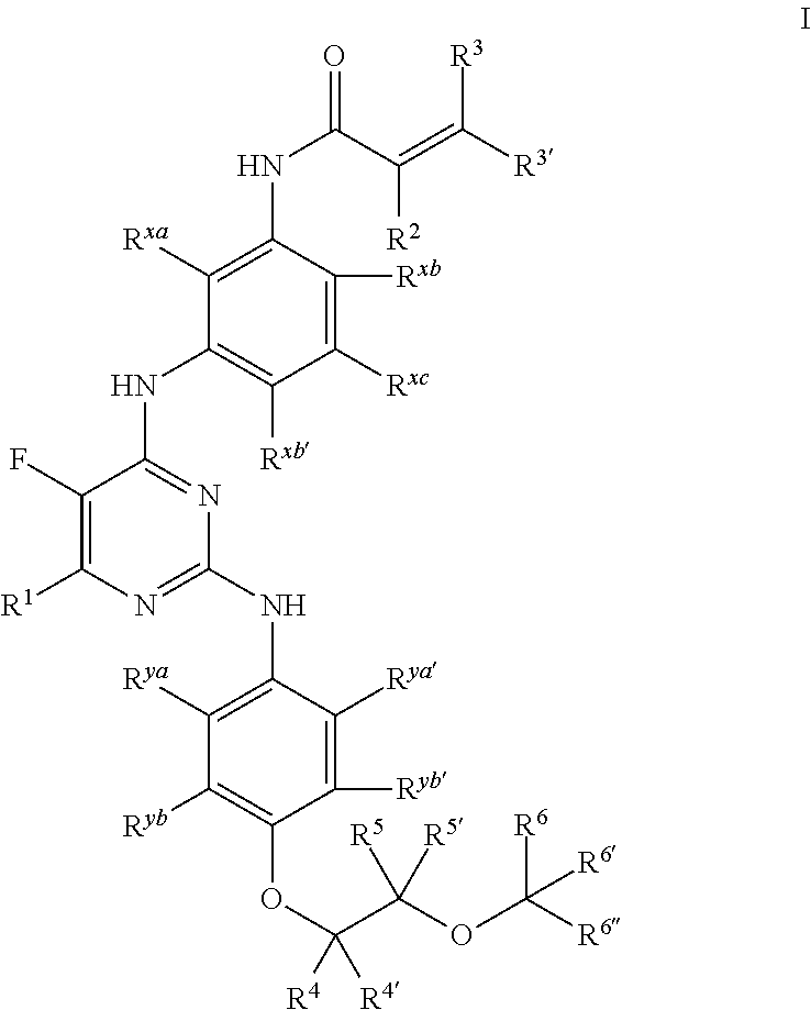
C1(F)=C([R1])N=C(NC2=C([Rya])C([Ryb])=C(OC([R4])([R4])C(OC([R6])([R6])[R6])([R5])[R5])C([Ryb])=C2[Rya])N=C1NC1=C([Rxb])C([Rxc])=C([Rxb])C(NC(=O)C(=C([R3])[R3])[R2])=C1[Rxa]
